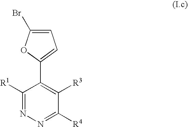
C1([R1])=NN=C([R4])C([R3])=C1C1=CC=C(Br)O1
